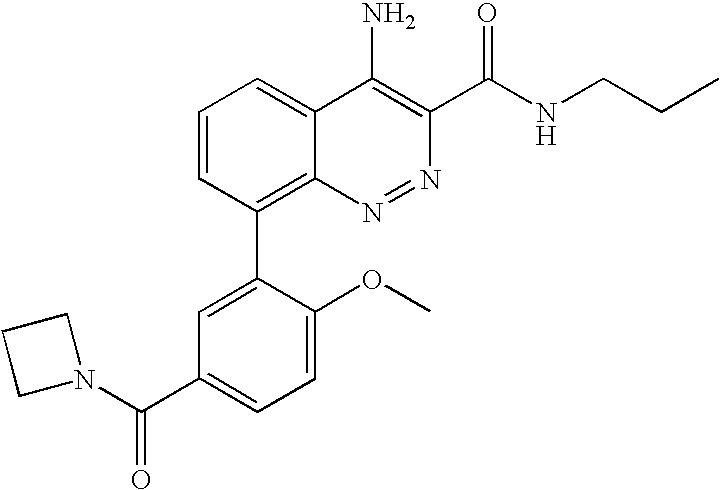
C1=CC(C2=CC(C(N3CCC3)=O)=CC=C2OC)=C2C(=C1)C(N)=C(C(NCCC)=O)N=N2
